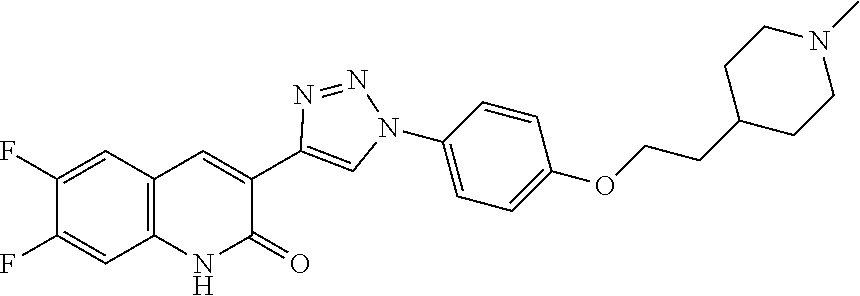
C12=C(C=C(F)C(F)=C1)C=C(C1=CN(C3=CC=C(OCCC4CCN(C)CC4)C=C3)N=N1)C(=O)N2
